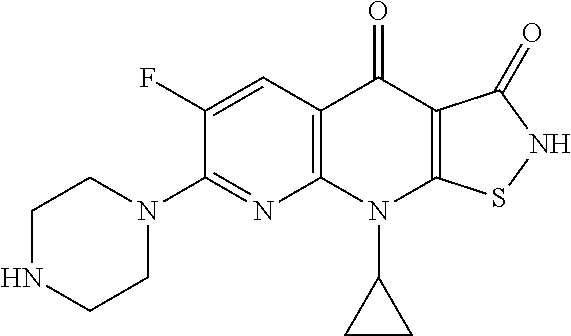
C12=C(C=C(F)C(N3CCNCC3)=N1)C(=O)C1=C(N2C2CC2)SNC1=O
